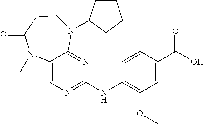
N(C1=C(OC)C=C(C(O)=O)C=C1)C1=NC=C2C(=N1)N(C1CCCC1)CCC(=O)N2C
